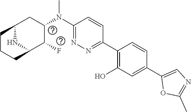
C1(N(C2CC3CCCC(C2F)N3)C)=NN=C(C2=C(O)C=C(C3=CN=C(C)O3)C=C2)C=C1
